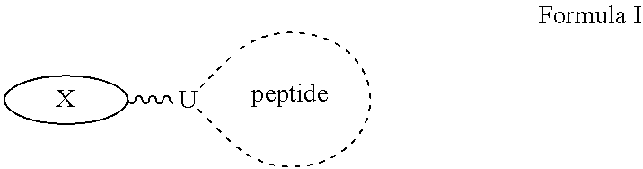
C[U](C)C.[X]
